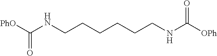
N(CCCCCCNC([OPh])=O)C([PhO])=O
